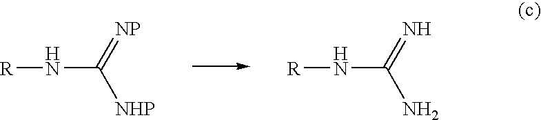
[R]NC(=[NP])[NHP].[R]NC(=N)N
